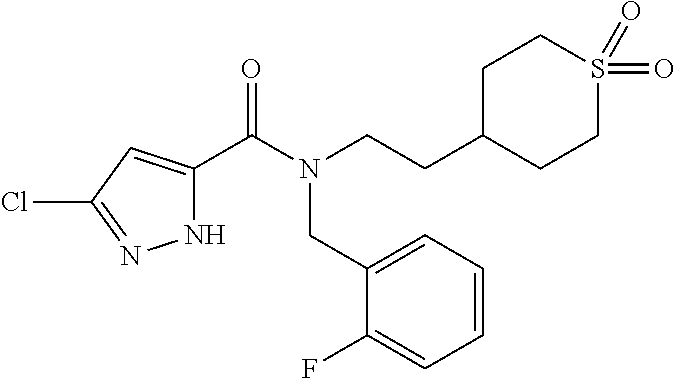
N1C(C(=O)N(CCC2CCS(=O)(=O)CC2)CC2=CC=CC=C2F)=CC(Cl)=N1
